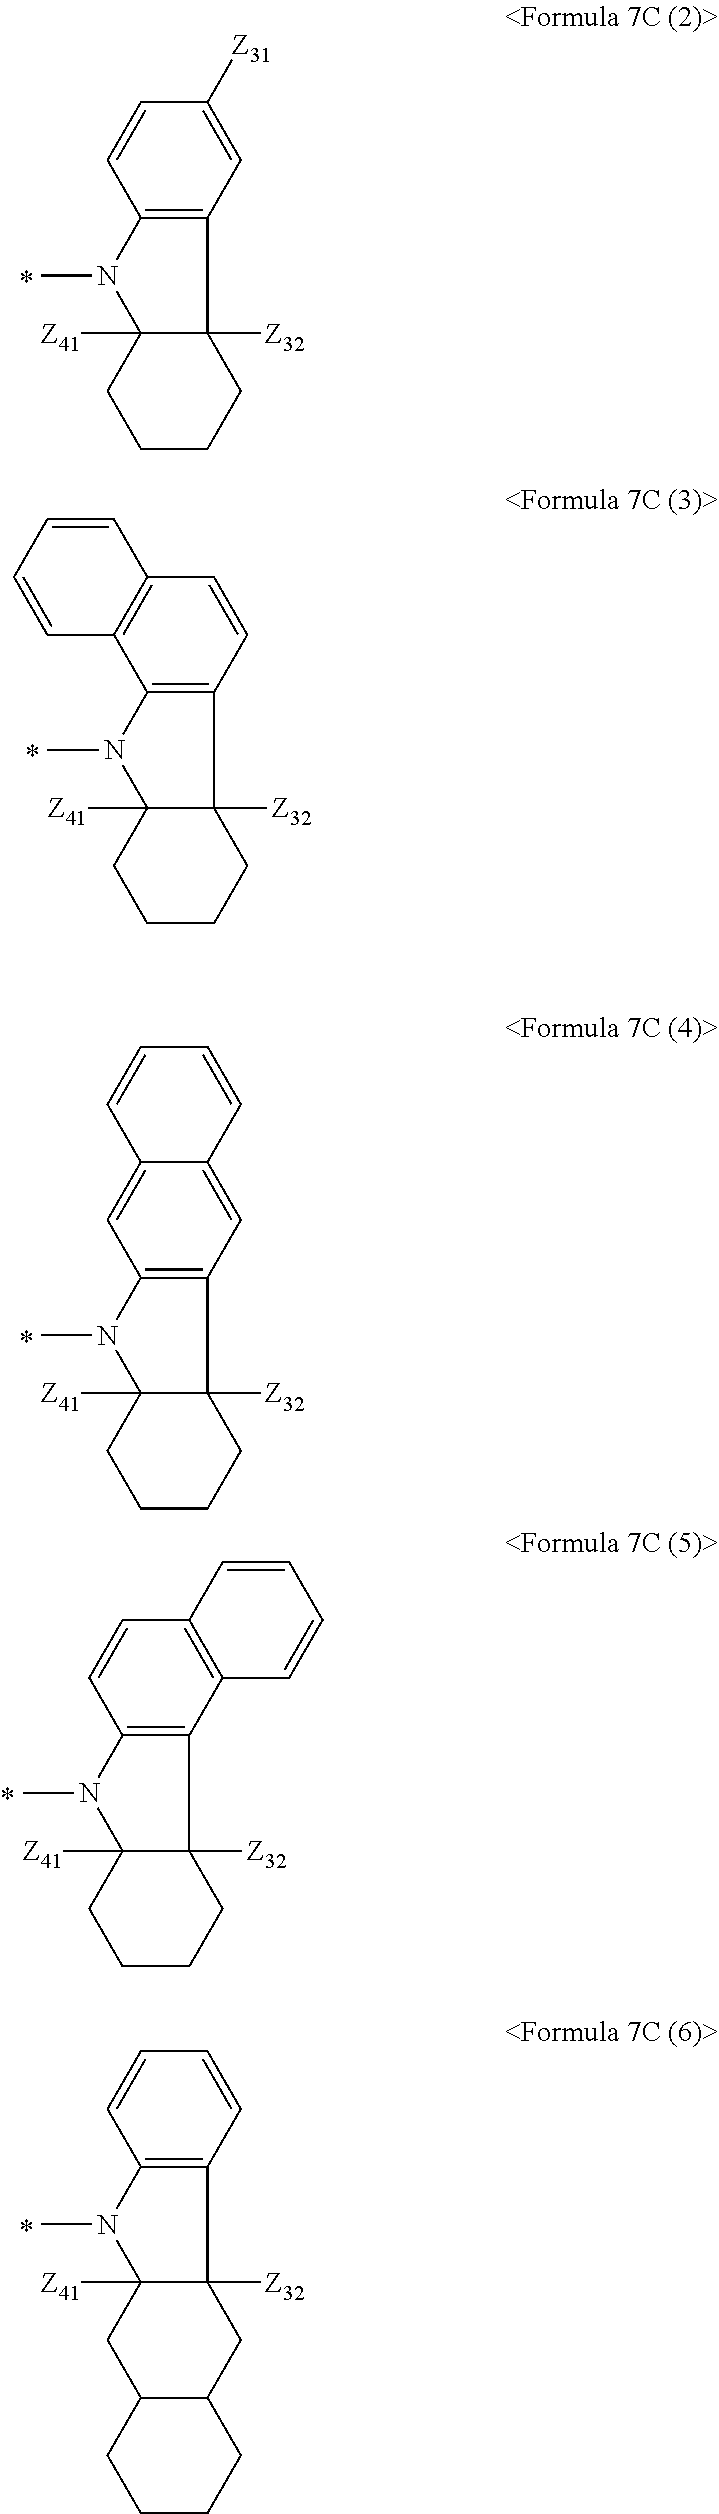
C12([Z32])C([Z41])(CCCC1)N(C)C1=C2C=C([Z31])C=C1.C12([Z32])C([Z41])(CCCC1)N(C)C1=C2C=CC2=C1C=CC=C2.C12([Z32])C([Z41])(CCCC1)N(C)C1=C2C=C2C(=C1)C=CC=C2.C12([Z32])C([Z41])(CCCC1)N(C)C1=C2C2=C(C=C1)C=CC=C2.C12([Z32])C([Z41])(CC3C(C1)CCCC3)N(C)C1=C2C=CC=C1
